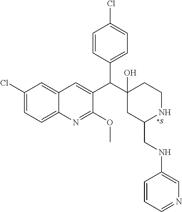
C1(Cl)=CC=C2C(=C1)C=C(C(C1(O)CC(CNC3=CN=CC=C3)NCC1)C1=CC=C(Cl)C=C1)C(OC)=N2.[*S]
